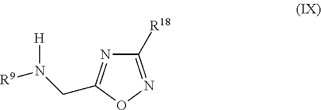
C1([R18])=NOC(CN([R9])[H])=N1
